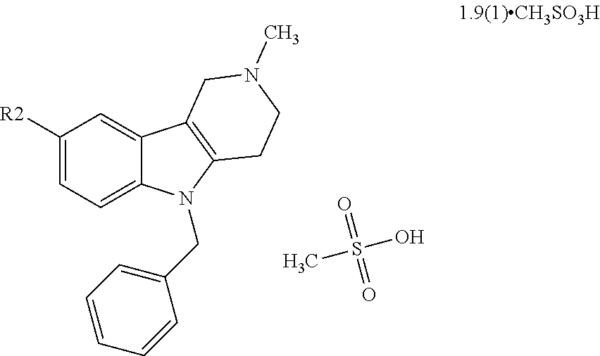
C1([R2])=CC=C2C(=C1)C1=C(N2CC2=CC=CC=C2)CCN(C)C1.O=S(=O)(O)C
